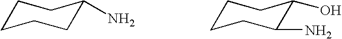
C1CCCC(N)C1.C1CCC(N)C(O)C1
